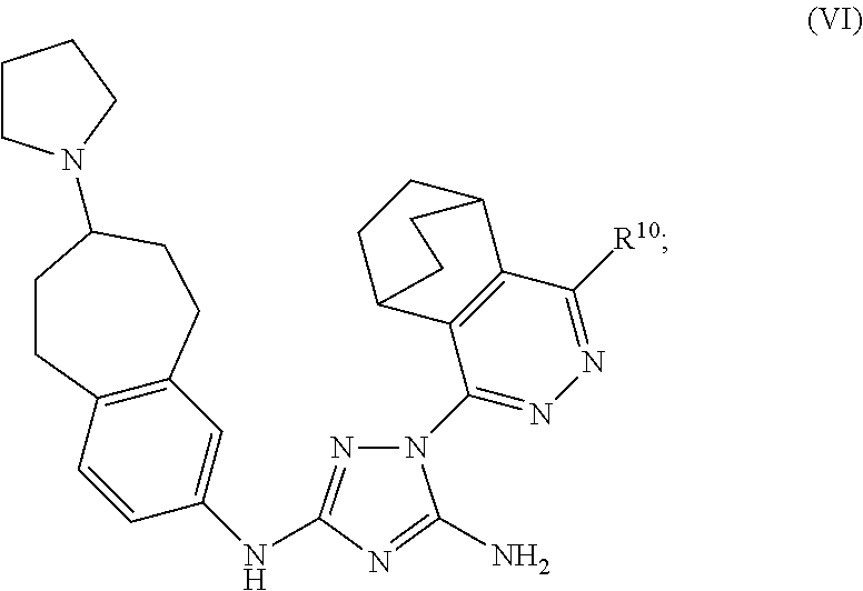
C1(N2N=C(NC3=CC4=C(C=C3)CCC(N3CCCC3)CC4)N=C2N)=NN=C([R10])C2=C1C1CCC2CC1
